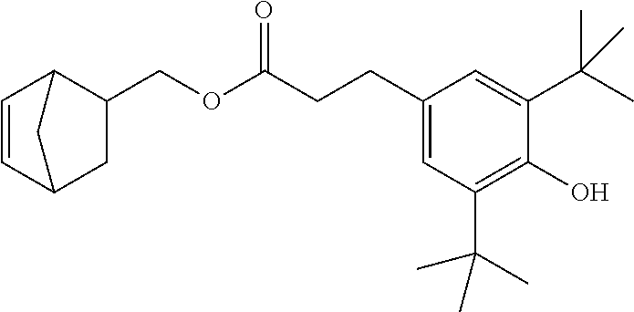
C1(COC(CCC2=CC(C(C)(C)C)=C(O)C(C(C)(C)C)=C2)=O)C2C=CC(C1)C2
